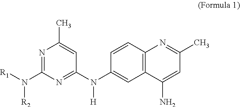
N1=C(N([R1])[R2])N=C(N(C2=CC3=C(C=C2)N=C(C)C=C3N)[H])C=C1C
